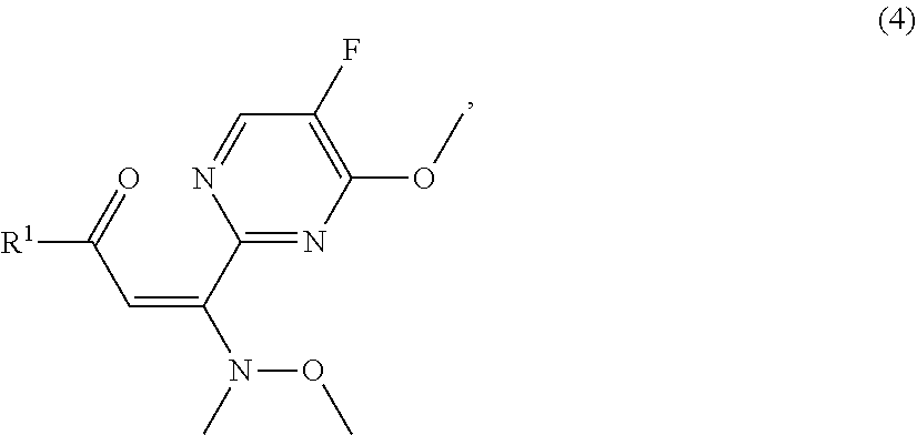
[R1]C(C=C(C1=NC(OC)=C(F)C=N1)N(OC)C)=O
